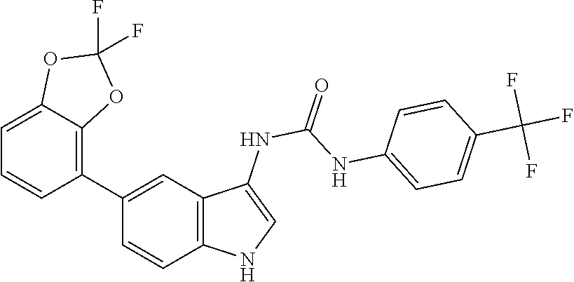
O=C(NC1=CNC2=C1C=C(C1=C3C(=CC=C1)OC(F)(F)O3)C=C2)NC1=CC=C(C(F)(F)F)C=C1
